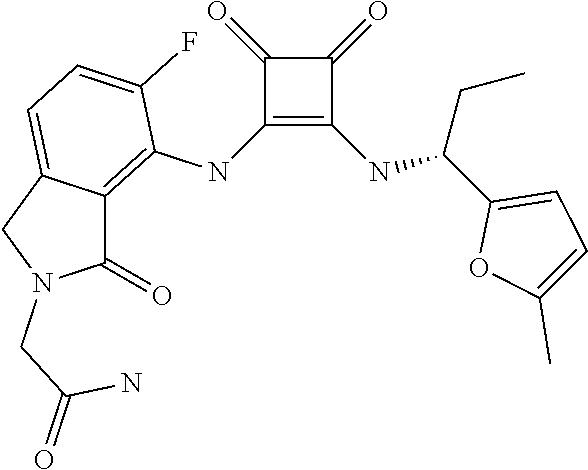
C1(NC2=C3C(=CC=C2F)CN(CC(=O)N)C3=O)=C(NC(C2=CC=C(C)O2)CC)C(=O)C1=O
